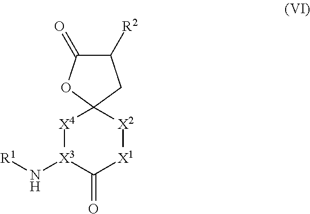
[X4]1[X3](N[R1])C(=O)[X1][X2]C12CC([R2])C(=O)O2
